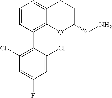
C1=CC(C2=C(Cl)C=C(F)C=C2Cl)=C2C(=C1)CCC(CN)O2
